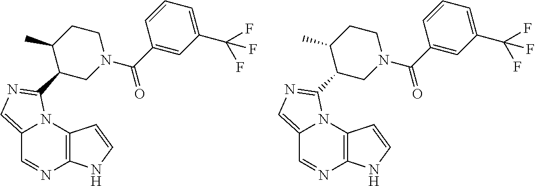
C12=CN=C(C3CN(C(C4=CC(C(F)(F)F)=CC=C4)=O)CCC3C)N1C1=C(N=C2)NC=C1.C12=CN=C(C3CN(C(C4=CC(C(F)(F)F)=CC=C4)=O)CCC3C)N1C1=C(N=C2)NC=C1
